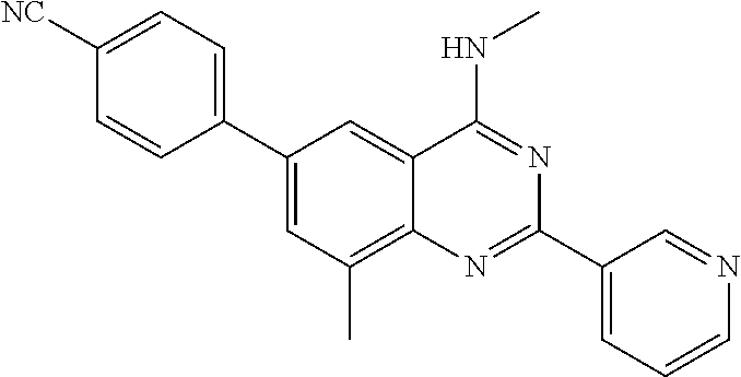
C1(C2=CC=C([NC])C=C2)=CC(C)=C2C(=C1)C(NC)=NC(C1=CC=CN=C1)=N2
